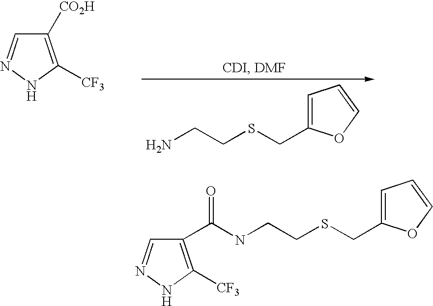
C1=C(CSCCN)OC=C1.C1([CO2H])=C([CF3])NN=C1.C1(C(NCCSCC2=CC=CO2)=O)=C([CF3])NN=C1
